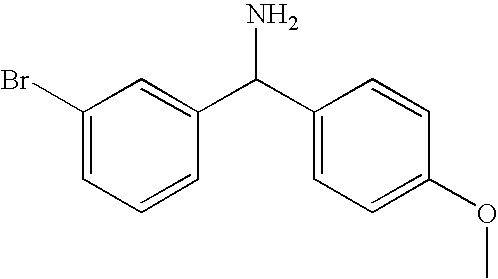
C1(Br)=CC=CC(C(C2=CC=C(OC)C=C2)N)=C1
